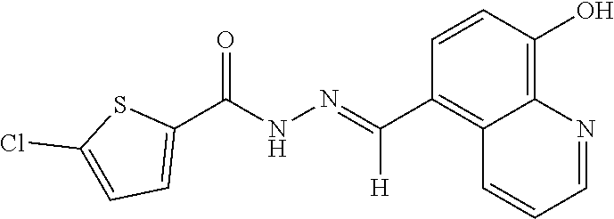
C1=CC(O)=C2C(=C1C([H])=NNC(C1=CC=C(Cl)S1)=O)C=CC=N2
